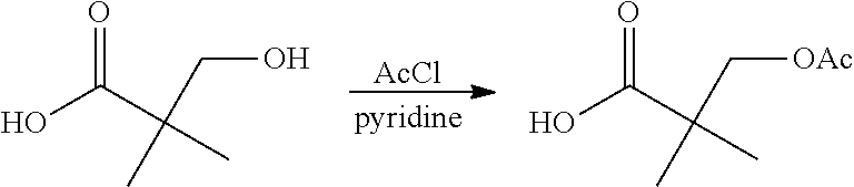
C(O)(C(CO)(C)C)=O.[AcCl].C(O)(C(C[OAc])(C)C)=O
